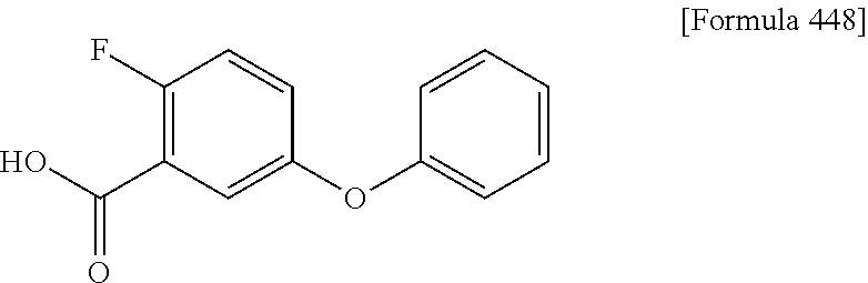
C1(F)=C(C(O)=O)C=C(OC2=CC=CC=C2)C=C1
